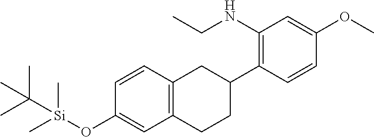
C12=C(C=CC(O[Si](C)(C)C(C)(C)C)=C1)CC(C1=C(NCC)C=C(OC)C=C1)CC2
